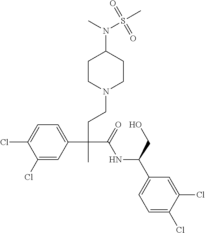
C1(Cl)=CC(C(CCN2CCC(N(C)S(C)(=O)=O)CC2)(C(=O)NC(C2=CC=C(Cl)C(Cl)=C2)CO)C)=CC=C1Cl
